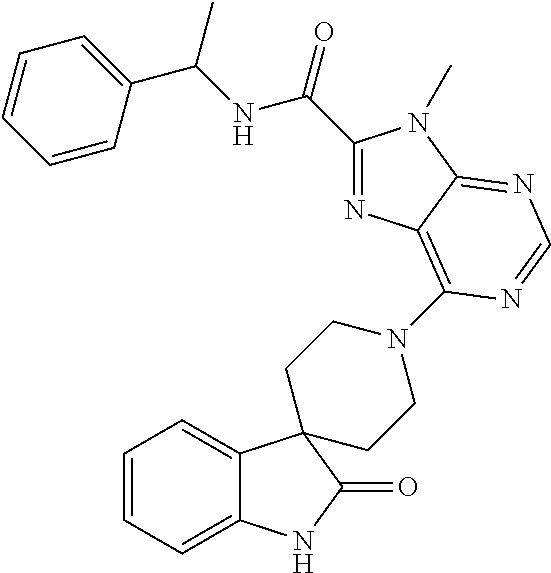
C1=CC=C2C(=C1)C1(C(=O)N2)CCN(C2=C3C(=NC=N2)N(C)C(C(NC(C2=CC=CC=C2)C)=O)=N3)CC1
